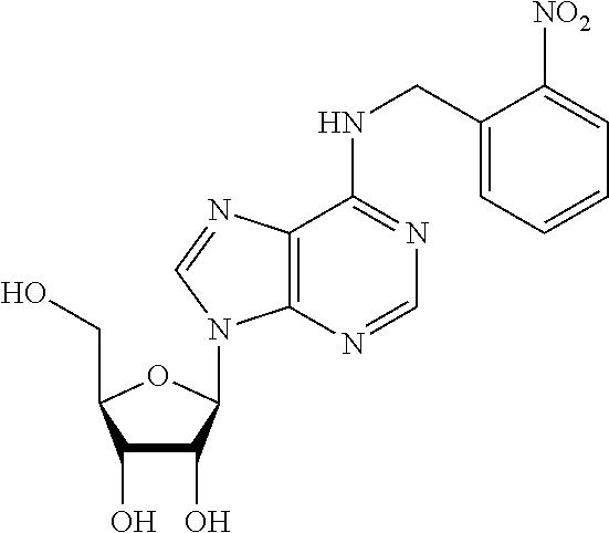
C1(O)C(O)C(N2C3=C(C(NCC4=CC=CC=C4[NO2])=NC=N3)N=C2)OC1CO
